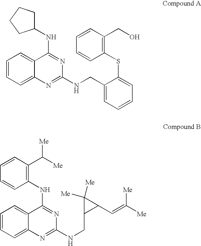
C1=CC=C2C(=C1)C(NC1CCCC1)=NC(NCC1=CC=CC=C1SC1=C(CO)C=CC=C1)=N2.C1=CC=C2C(=C1)C(NC1=C(C([Me])[Me])C=CC=C1)=NC(NCC1C(C=C([Me])[Me])C1([Me])[Me])=N2
